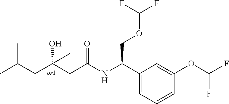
C(CC(CC(=O)NC(C1=CC=CC(OC(F)F)=C1)COC(F)F)(O)C)(C)C
